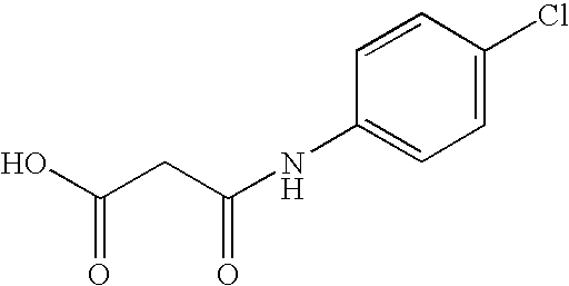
OC(CC(NC1=CC=C(Cl)C=C1)=O)=O
